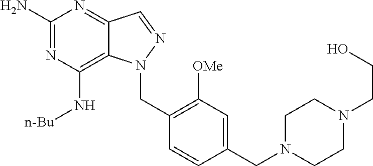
C1(N)=NC(N[n-Bu])=C2C(=N1)C=NN2CC1=C([OMe])C=C(CN2CCN(CCO)CC2)C=C1
